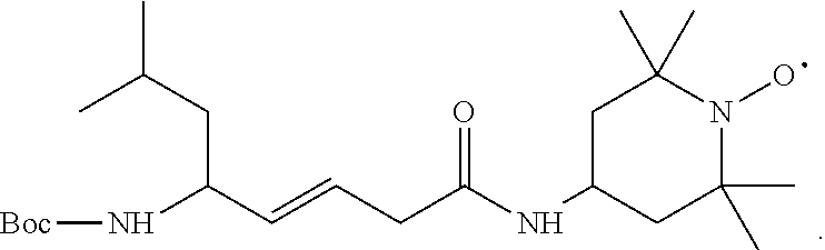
CC(CC(C=CCC(NC1CC(C)(C)N(O)C(C)(C)C1)=O)N[Boc])C
